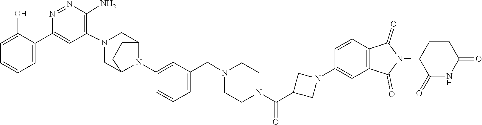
C1(C2=CC=CC=C2O)=CC(N2CC3N(C4=CC(CN5CCN(C(C6CN(C7=CC8=C(C=C7)C(=O)N(C7CCC(=O)NC7=O)C8=O)C6)=O)CC5)=CC=C4)C(C2)CC3)=C(N)N=N1
